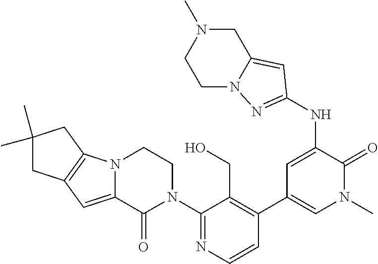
C1(N2CCN3C(=CC4=C3CC(C)(C)C4)C2=O)=NC=CC(C2=CN(C)C(=O)C(NC3=NN4C(=C3)CN(C)CC4)=C2)=C1CO
